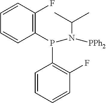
C1(P(C2=C(F)C=CC=C2)N([PPh2])C(C)C)=C(F)C=CC=C1
